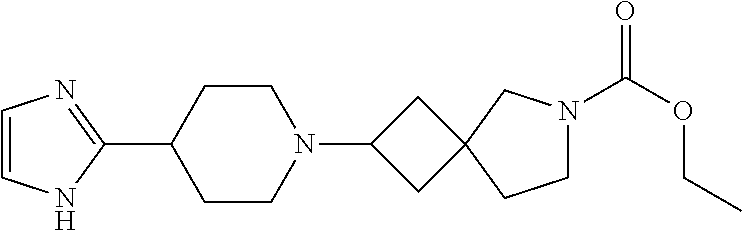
C1=CNC(C2CCN(C3CC4(C3)CCN(C(OCC)=O)C4)CC2)=N1
